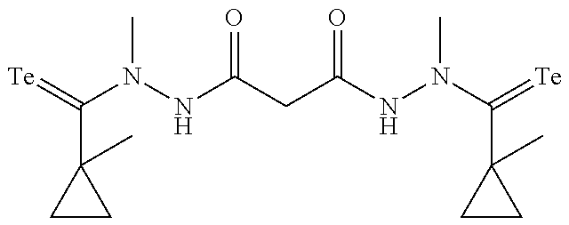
C1(C(=[Te])N(NC(CC(NN(C(=[Te])C2(C)CC2)C)=O)=O)C)(C)CC1
